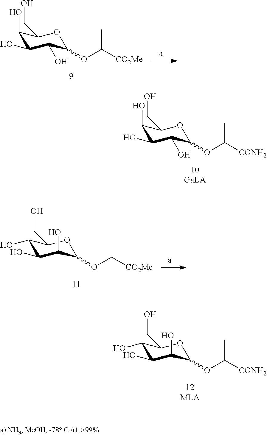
C1(O)C(CO)OC(OC([CO2Me])C)C(O)C1O.C1(O)C(CO)OC(OC([CONH2])C)C(O)C1O.C1(O)C(CO)OC(OC[CO2Me])C(O)C1O.C1(O)C(CO)OC(OC([CONH2])C)C(O)C1O
